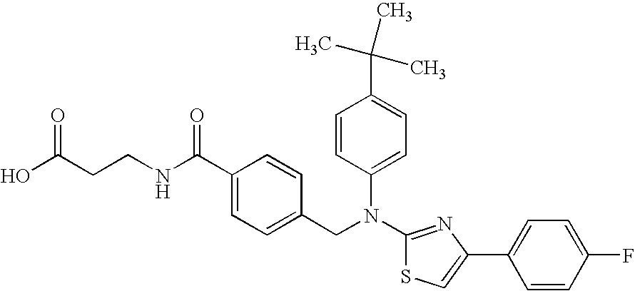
C(CCNC(C1=CC=C(CN(C2=CC=C(C(C)(C)C)C=C2)C2=NC(C3=CC=C(F)C=C3)=CS2)C=C1)=O)(O)=O
